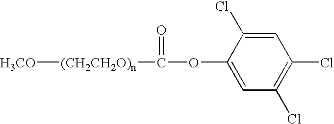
[(CH2CH2O)n]([H3CO])C(=O)OC1=CC(Cl)=C(Cl)C=C1Cl
